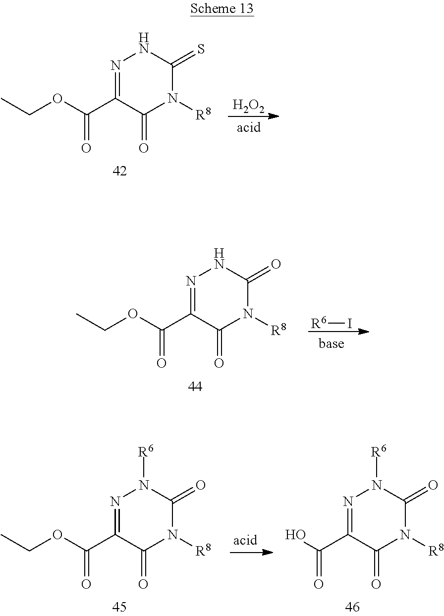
C(OC(C1=NNC(=O)N([R8])C1=O)=O)C.[R6]I.C(OC(C1=NN([R6])C(=O)N([R8])C1=O)=O)C.OC(C1=NN([R6])C(=O)N([R8])C1=O)=O.C(OC(C1=NNC(=S)N([R8])C1=O)=O)C.[H2O2]
